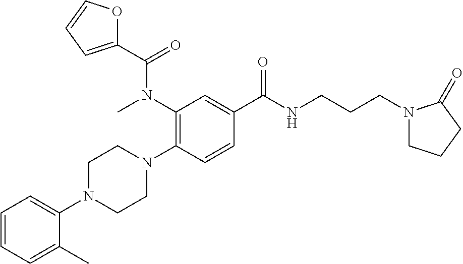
C1=CC=C(C)C(N2CCN(C3=C(N(C(C4=CC=CO4)=O)C)C=C(C(NCCCN4CCCC4=O)=O)C=C3)CC2)=C1
